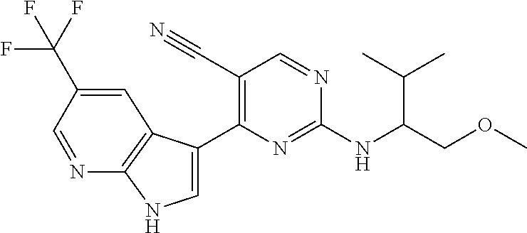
C1=C(C(F)(F)F)C=NC2=C1C(C1=C(C#N)C=NC(NC(COC)C(C)C)=N1)=CN2
